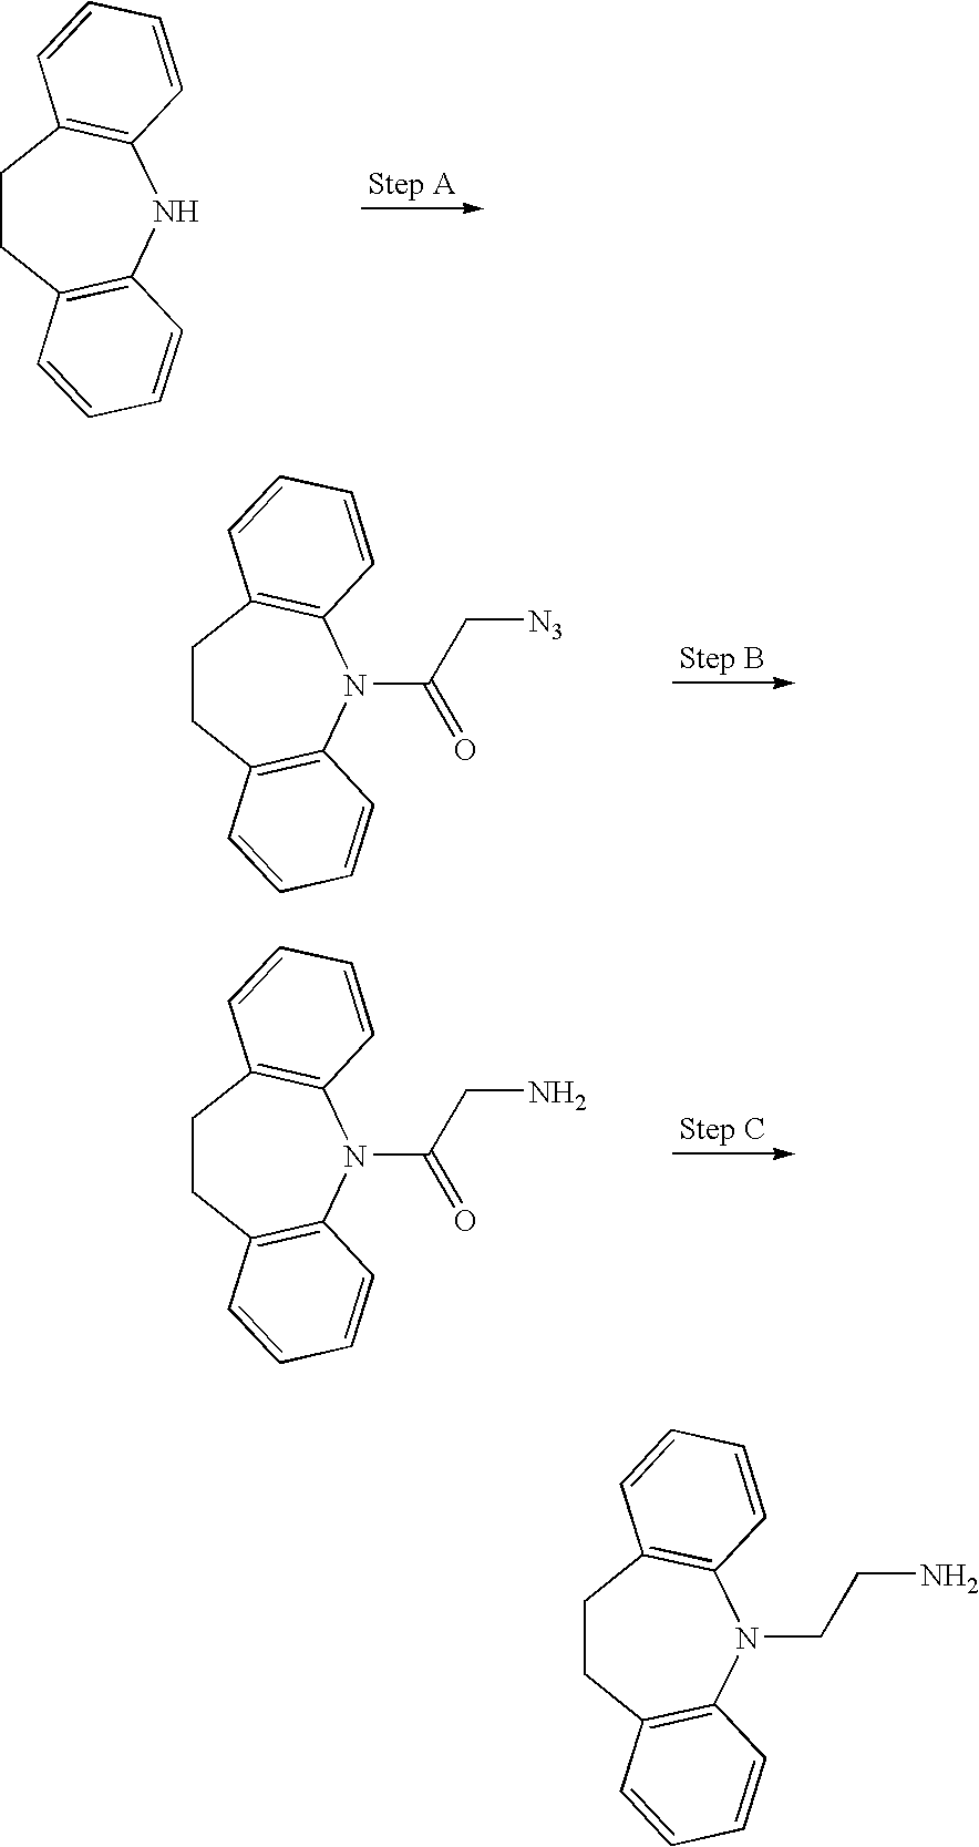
C1CC2=C(NC3=C1C=CC=C3)C=CC=C2.C1CC2=C(N(C(=O)C[N3])C3=C1C=CC=C3)C=CC=C2.C1CC2=C(N(C(=O)CN)C3=C1C=CC=C3)C=CC=C2.C1CC2=C(N(CCN)C3=C1C=CC=C3)C=CC=C2
